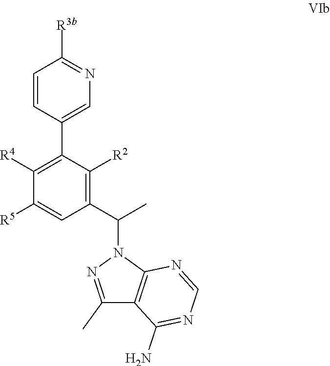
C1([R5])=CC(C(C)N2C3=C(C(C)=N2)C(N)=NC=N3)=C([R2])C(C2=CN=C([R3b])C=C2)=C1[R4]
